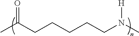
CC(CCCCCN(C)[H])=O
